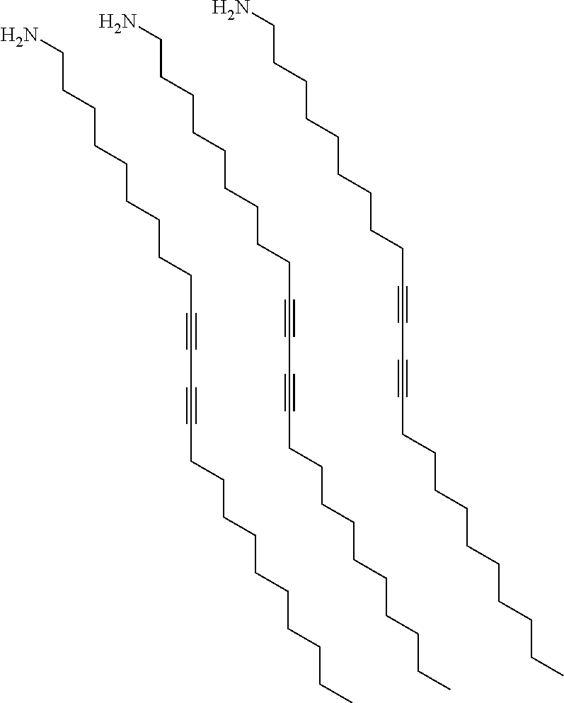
NCCCCCCCCCC#CC#CCCCCCCCCCC.NCCCCCCCCCC#CC#CCCCCCCCCCC.NCCCCCCCCCC#CC#CCCCCCCCCCC
